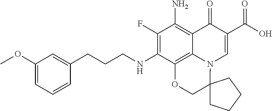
C1(F)=C(NCCCC2=CC(OC)=CC=C2)C2=C3C(=C1N)C(=O)C(C(O)=O)=CN3C1(CO2)CCCC1
